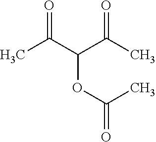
CC(C(C(C)=O)OC(=O)C)=O
